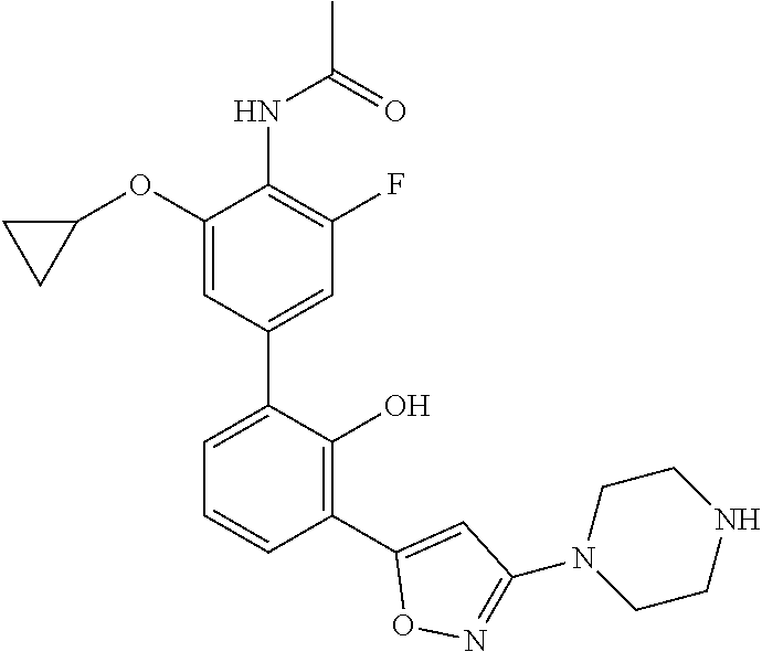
C1(NC(C)=O)=C(F)C=C(C2=CC=CC(C3=CC(N4CCNCC4)=NO3)=C2O)C=C1OC1CC1
